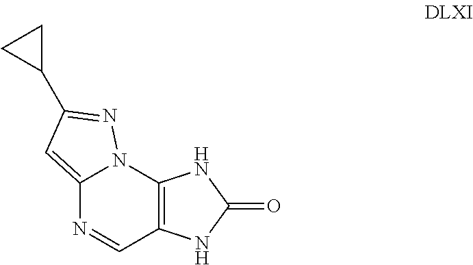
C12=C(C=NC3=CC(C4CC4)=NN13)NC(=O)N2
